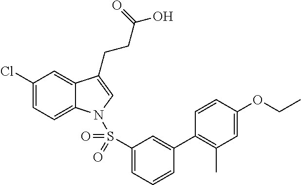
C1(Cl)=CC=C2C(=C1)C(CCC(O)=O)=CN2S(C1=CC=CC(C2=C(C)C=C(OCC)C=C2)=C1)(=O)=O
